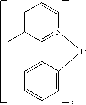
C1(C)=CC=CN2=C1C1=CC=CC=C1[Ir]2
